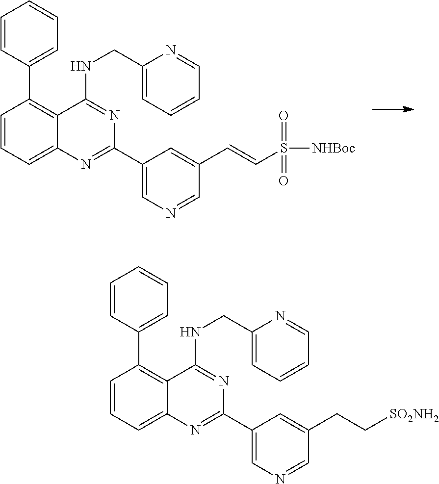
C1=CC=C2C(=C1C1=CC=CC=C1)C(NCC1=CC=CC=N1)=NC(C1=CN=CC(CC[SO2NH2])=C1)=N2.C1=CC=C2C(=C1C1=CC=CC=C1)C(NCC1=CC=CC=N1)=NC(C1=CN=CC(C=CS([NHBoc])(=O)=O)=C1)=N2
